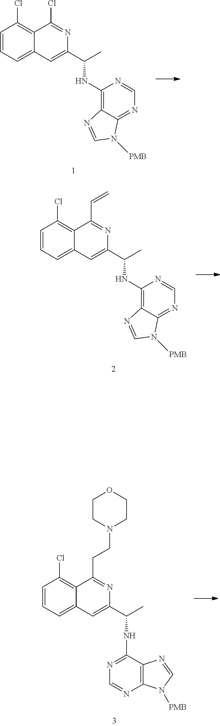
C1=CC(Cl)=C2C(=C1)C=C(C(C)NC1=C3C(=NC=N1)N([PMB])C=N3)N=C2Cl.C1=CC(Cl)=C2C(=C1)C=C(C(C)NC1=C3C(=NC=N1)N([PMB])C=N3)N=C2C=C.C1=CC(Cl)=C2C(=C1)C=C(C(C)NC1=NC=NC3=C1N=CN3[PMB])N=C2CCN1CCOCC1
